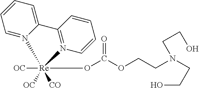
C1=N2C(=CC=C1)C1=N(C=CC=C1)[Re]2(OC(OCCN(CCO)CCO)=O)([OC])([CO])[OC]
